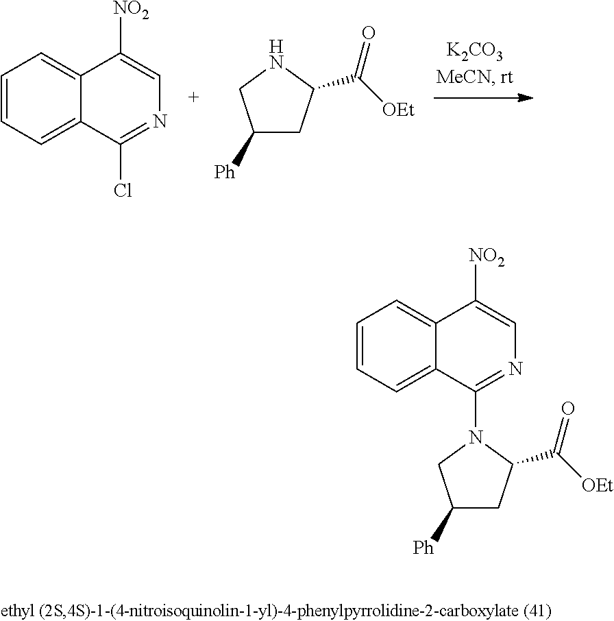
C1=CC=C2C(=C1)C([NO2])=CN=C2Cl.C1([Ph])CC(C([OEt])=O)NC1.C1=CC=C2C(=C1)C([NO2])=CN=C2N1C(C([OEt])=O)CC([Ph])C1
